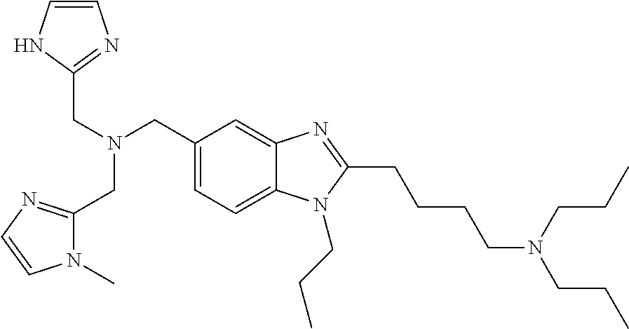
C(N(CC1=CC=C2C(=C1)N=C(CCCCN(CCC)CCC)N2CCC)CC1=NC=CN1)C1=NC=CN1C
